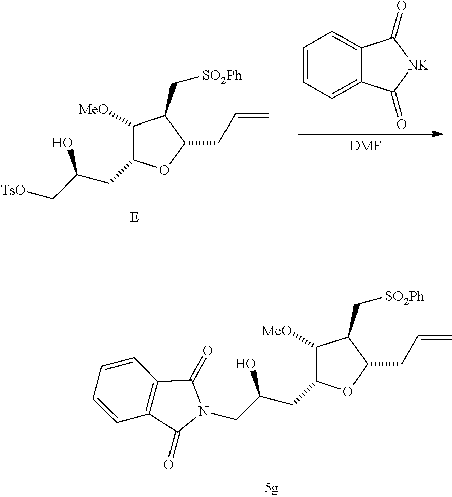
C1([MeO])C(CC(C[TsO])O)OC(CC=C)C1C[SO2Ph].C1=CC=C2C(=C1)C(=O)[NK]C2=O.[DMF].C1([MeO])C(CC(CN2C(=O)C3=C(C=CC=C3)C2=O)O)OC(CC=C)C1C[SO2Ph]
